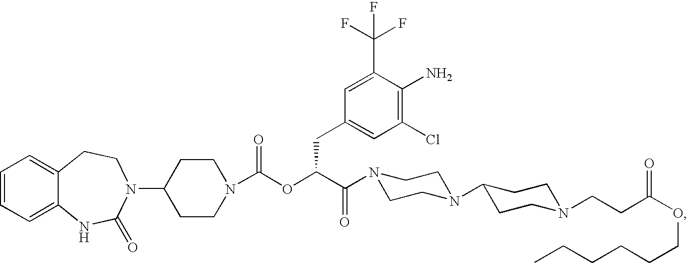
C1=CC=C2C(=C1)CCN(C1CCN(C(OC(C(=O)N3CCN(C4CCN(CCC(OCCCCCC)=O)CC4)CC3)CC3=CC(Cl)=C(N)C(C(F)(F)F)=C3)=O)CC1)C(=O)N2
